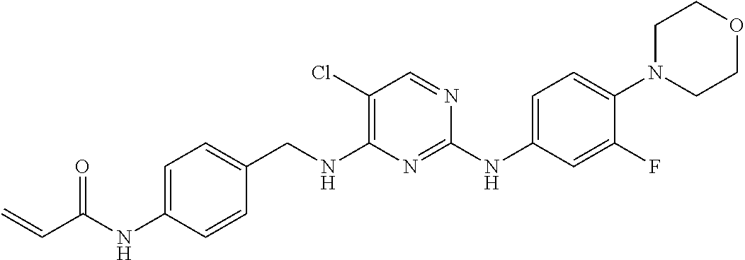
C1(NC(=O)C=C)=CC=C(CNC2=C(Cl)C=NC(NC3=CC=C(N4CCOCC4)C(F)=C3)=N2)C=C1
